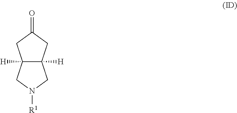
C12([H])C([H])(CC(=O)C1)CN([R1])C2
